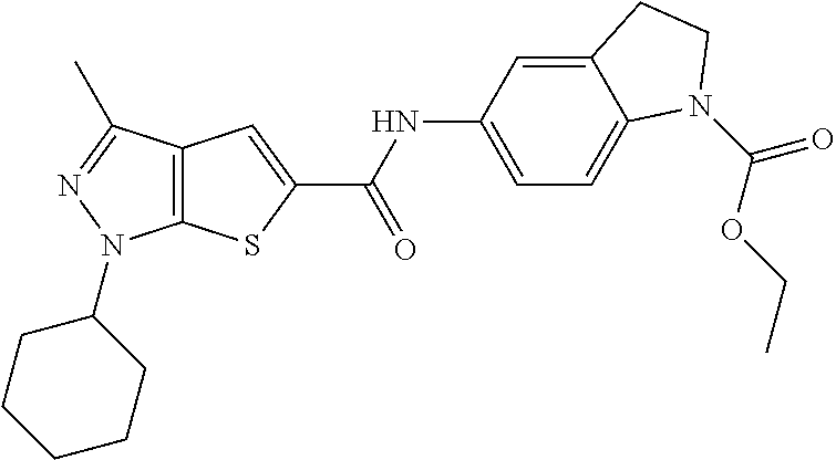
C12=C(C(C)=NN1C1CCCCC1)C=C(C(NC1=CC=C3C(=C1)CCN3C(OCC)=O)=O)S2
